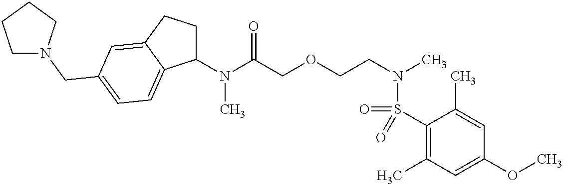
C1(S(=O)(N(CCOCC(N(C2CCC3=CC(CN4CCCC4)=CC=C23)C)=O)C)=O)=C(C)C=C(OC)C=C1C
